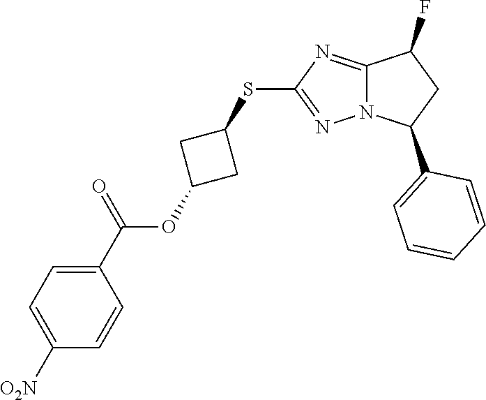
C12=NC(SC3CC(OC(=O)C4=CC=C([O2N])C=C4)C3)=NN1C(C1=CC=CC=C1)CC2F
